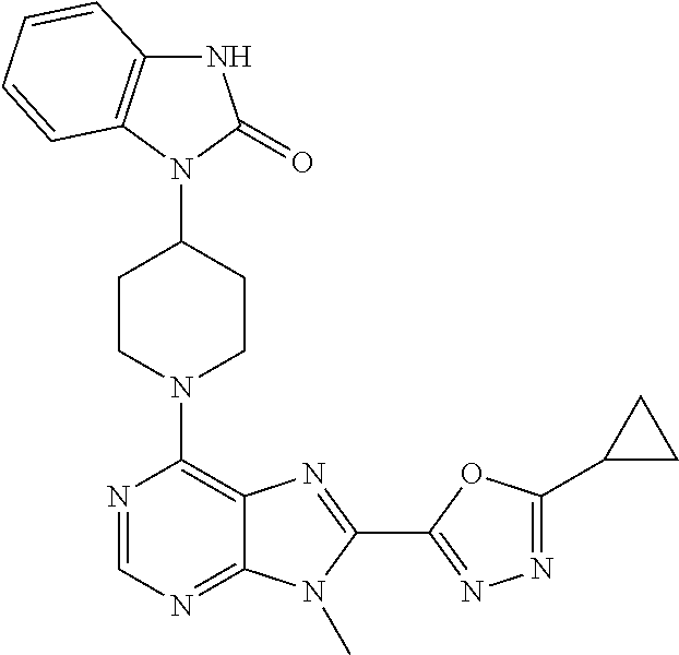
N1C2=C(N(C3CCN(C4=C5C(=NC=N4)N(C)C(C4=NN=C(C6CC6)O4)=N5)CC3)C1=O)C=CC=C2
